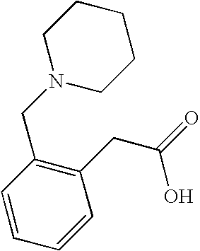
C1=CC=CC(CC(=O)O)=C1CN1CCCCC1
